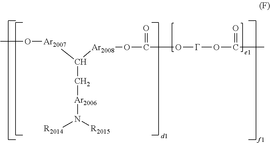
CO[Ar2007]C([Ar2008]OC(O[G]OC(C)=O)=O)C[Ar2006]N([R2014])[R2015]
